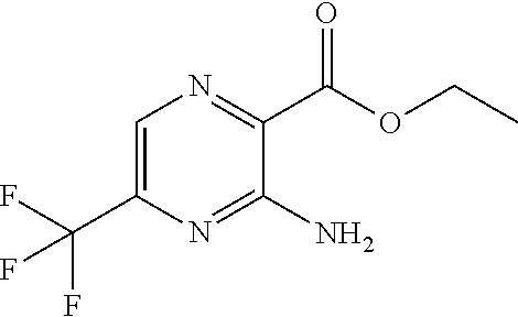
C1=C(C(F)(F)F)N=C(N)C(C(=O)OCC)=N1
